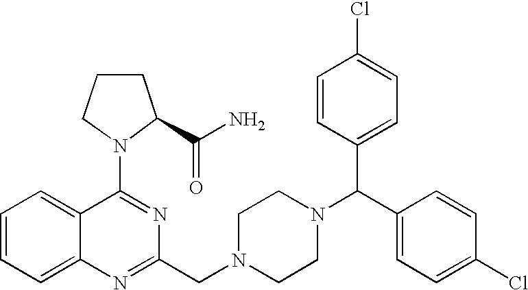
C1(N2C(C(N)=O)CCC2)=NC(CN2CCN(C(C3=CC=C(Cl)C=C3)C3=CC=C(Cl)C=C3)CC2)=NC2=CC=CC=C12
